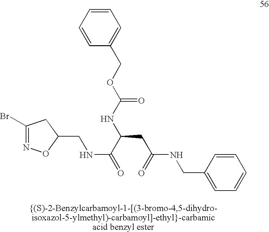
C1=C(COC(NC(C(NCC2CC(Br)=NO2)=O)CC(=O)NCC2=CC=CC=C2)=O)C=CC=C1
